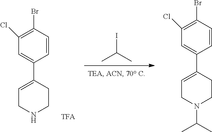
C1=C(C2=CCNCC2)C=CC(Br)=C1Cl.C1=C(C2=CCN(C(C)C)CC2)C=CC(Br)=C1Cl.IC(C)C
